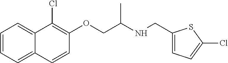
C1=CC=C2C(=C1)C(Cl)=C(OCC(NCC1=CC=C(Cl)S1)C)C=C2
